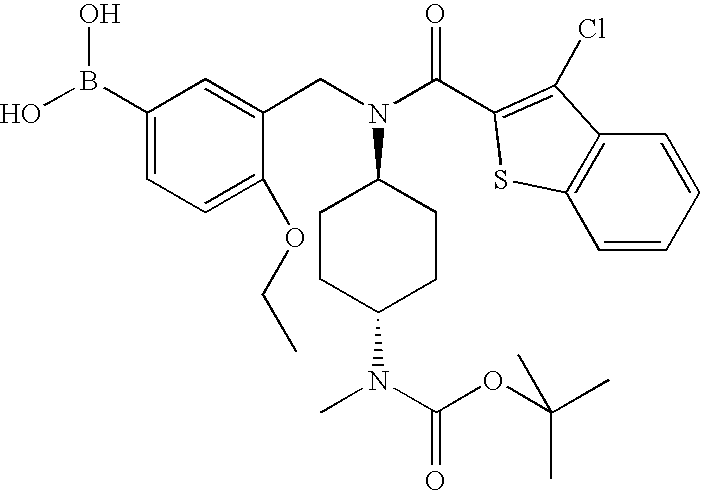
C1CC(N(C(=O)OC(C)(C)C)C)CCC1N(CC1=CC(B(O)O)=CC=C1OCC)C(=O)C1=C(Cl)C2=C(C=CC=C2)S1
